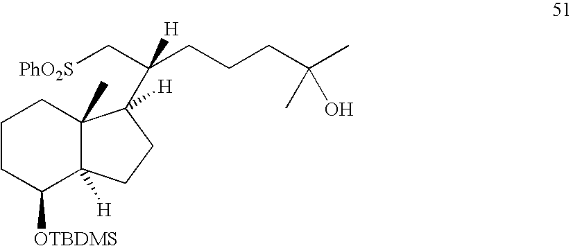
C1CC([OTBDMS])C2([H])C(C)(C1)C(C(CCCC(C)(C)O)(C[PhO2S])[H])([H])CC2
